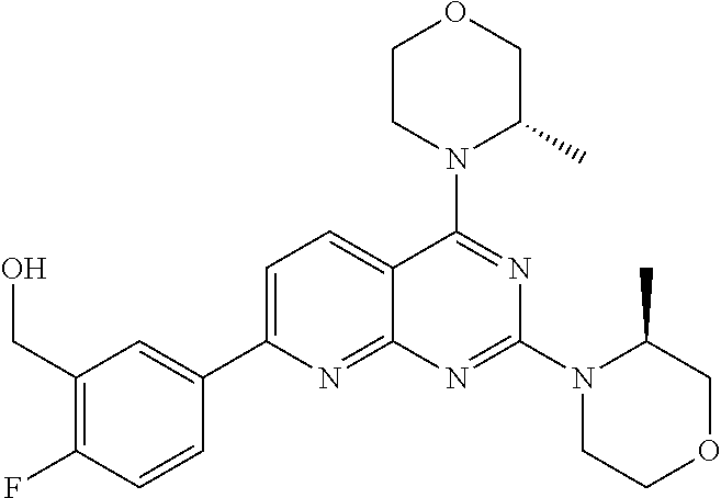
C1=C(C2=CC(CO)=C(F)C=C2)N=C2C(=C1)C(N1C(C)COCC1)=NC(N1CCOCC1C)=N2
